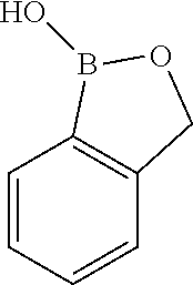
C1=CC=CC2=C1B(O)OC2
